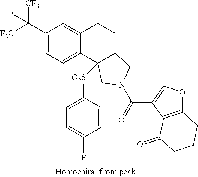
[F3C]C(C1=CC=C2C(=C1)CCC1C2([O2S]C2=CC=C(F)C=C2)CN(C(=O)C2=COC3=C2C(=O)CCC3)C1)([CF3])F
